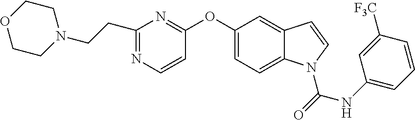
C1=C(OC2=NC(CCN3CCOCC3)=NC=C2)C=C2C(=C1)N(C(NC1=CC=CC([F3C])=C1)=O)C=C2
